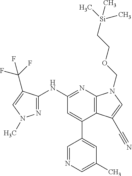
N(C1=NC2=C(C(C3=CC(C)=CN=C3)=C1)C(C#N)=CN2COCC[Si](C)(C)C)C1=NN(C)C=C1C(F)(F)F
